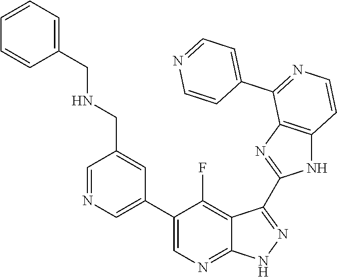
C1=NC=C(C2=CN=C3C(=C2F)C(C2=NC4=C(N2)C=CN=C4C2=CC=NC=C2)=N[N H]3)C=C1CNCC1=CC=CC=C1
